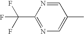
C1=NC(C(F)(F)F)=NC=C1C
